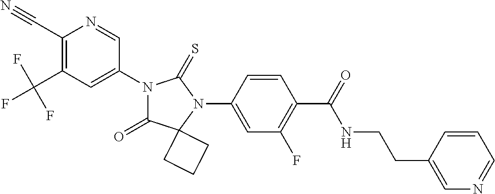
C1(C#N)=C(C(F)(F)F)C=C(N2C(=O)C3(N(C4=CC(F)=C(C(NCCC5=CN=CC=C5)=O)C=C4)C2=S)CCC3)C=N1
